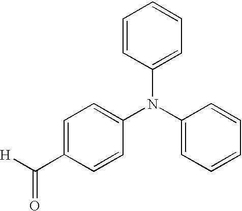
C1=C(C([H])=O)C=CC(N(C2=CC=CC=C2)C2=CC=CC=C2)=C1
